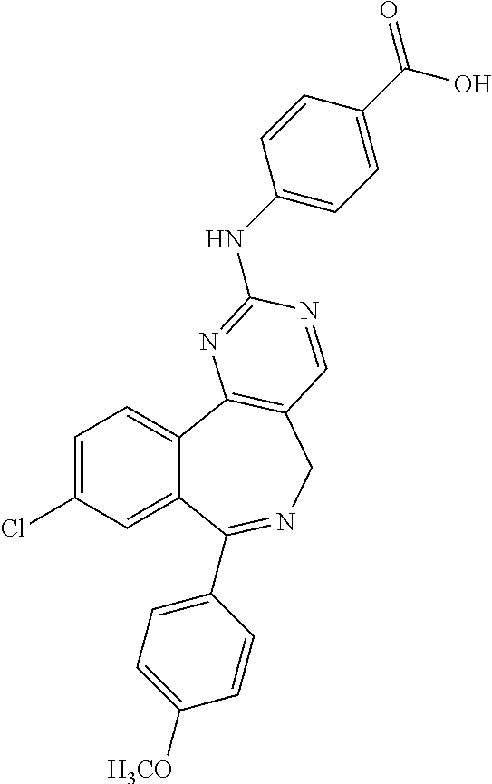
C1=C(Cl)C=C2C(=C1)C1=C(CN=C2C2=CC=C([H3CO])C=C2)C=NC(NC2=CC=C(C(=O)O)C=C2)=N1
